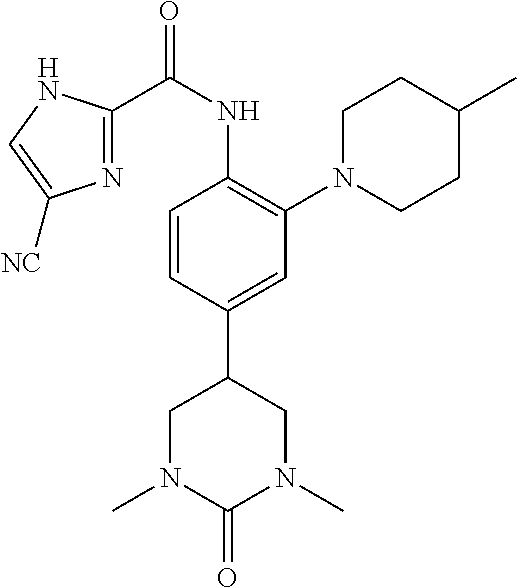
C1=CC(C2CN(C)C(=O)N(C)C2)=CC(N2CCC(C)CC2)=C1NC(C1=NC([NC])=CN1)=O
